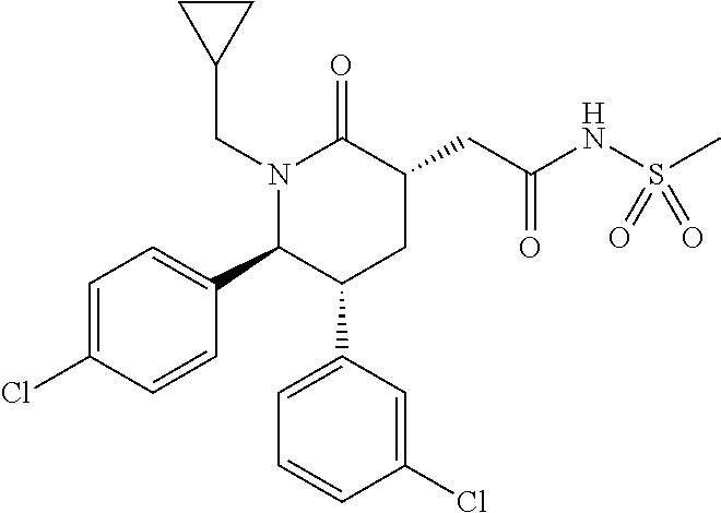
C1=C(Cl)C=CC(C2C(C3=CC=CC(Cl)=C3)CC(CC(NS(C)(=O)=O)=O)C(=O)N2CC2CC2)=C1
